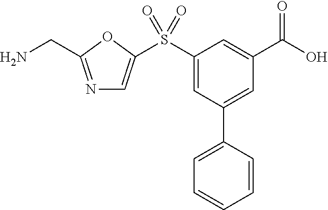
N1=C(CN)OC(S(C2=CC(C3=CC=CC=C3)=CC(C(O)=O)=C2)(=O)=O)=C1
